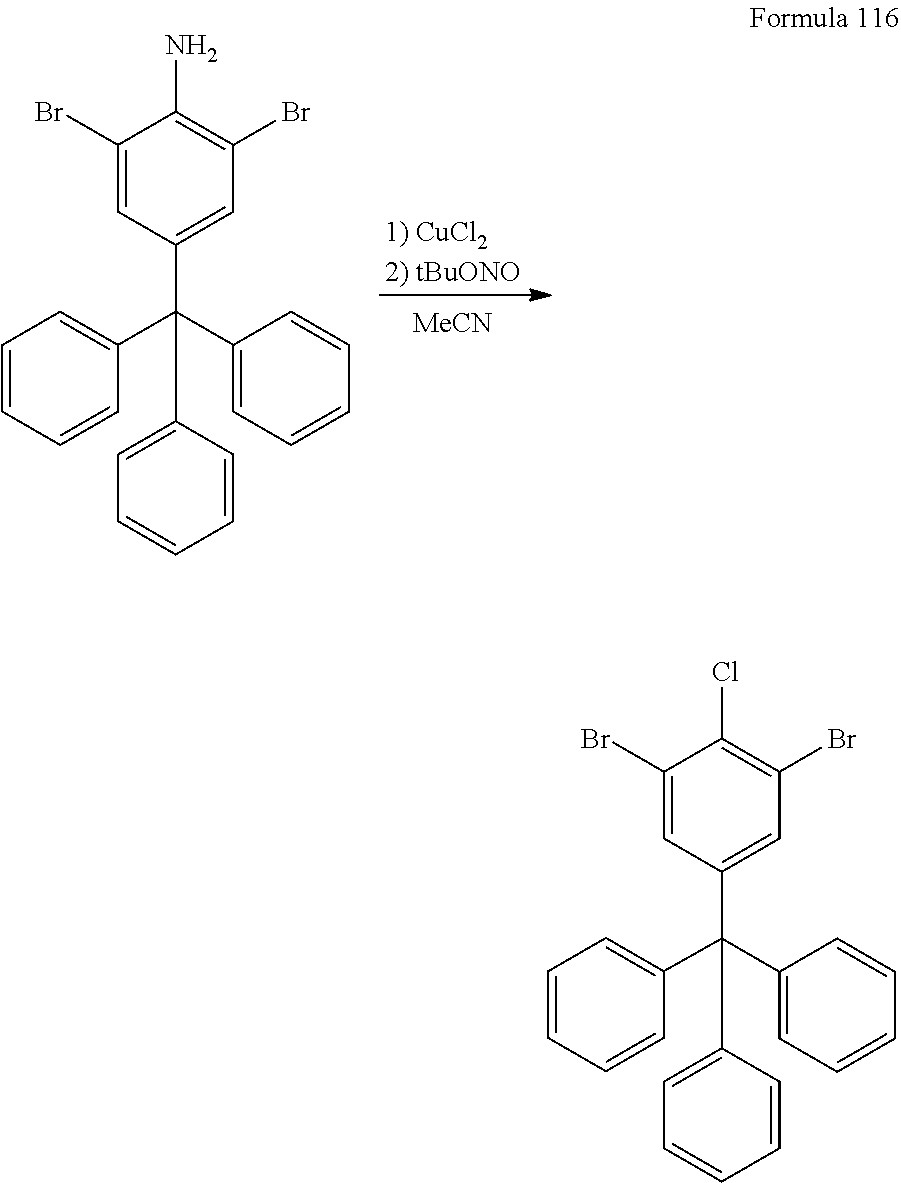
C1(N)=C(Br)C=C(C(C2=CC=CC=C2)(C2=CC=CC=C2)C2=CC=CC=C2)C=C1Br.[1) CuCl22) tBuONO].[MeCN].C1(Br)=CC(C(C2=CC=CC=C2)(C2=CC=CC=C2)C2=CC=CC=C2)=CC(Br)=C1Cl
